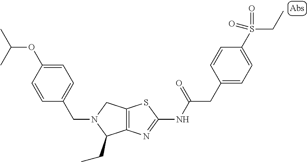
C12=C(N=C(NC(CC3=CC=C(S(CC)(=O)=O)C=C3)=O)S1)C(CC)N(CC1=CC=C(OC(C)C)C=C1)C2
